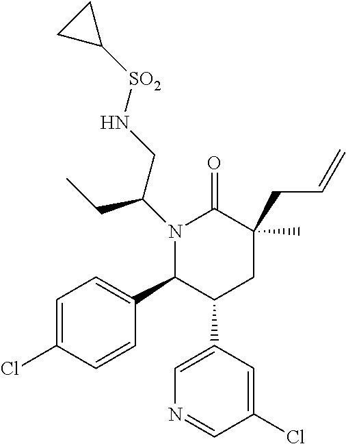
C1=C(Cl)C=CC(C2C(C3=CN=CC(Cl)=C3)CC(C)(CC=C)C(=O)N2C(CN[SO2]C2CC2)CC)=C1
